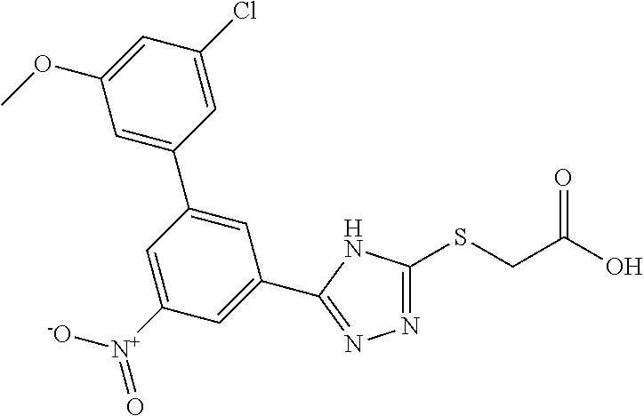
N1=C(SCC(O)=O)NC(C2=CC([N+]([-O])=O)=CC(C3=CC(OC)=CC(Cl)=C3)=C2)=N1
